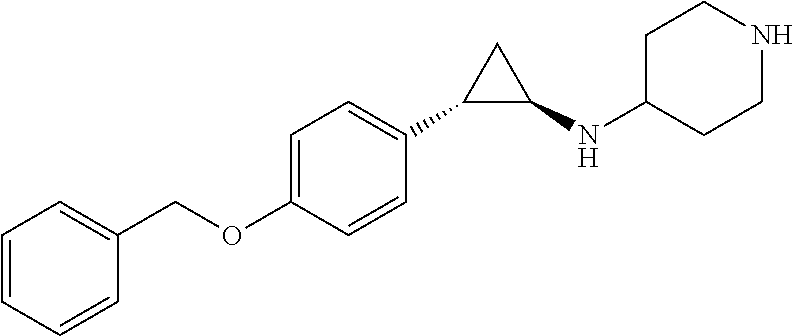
C1=C(OCC2=CC=CC=C2)C=CC(C2C(NC3CCNCC3)C2)=C1
